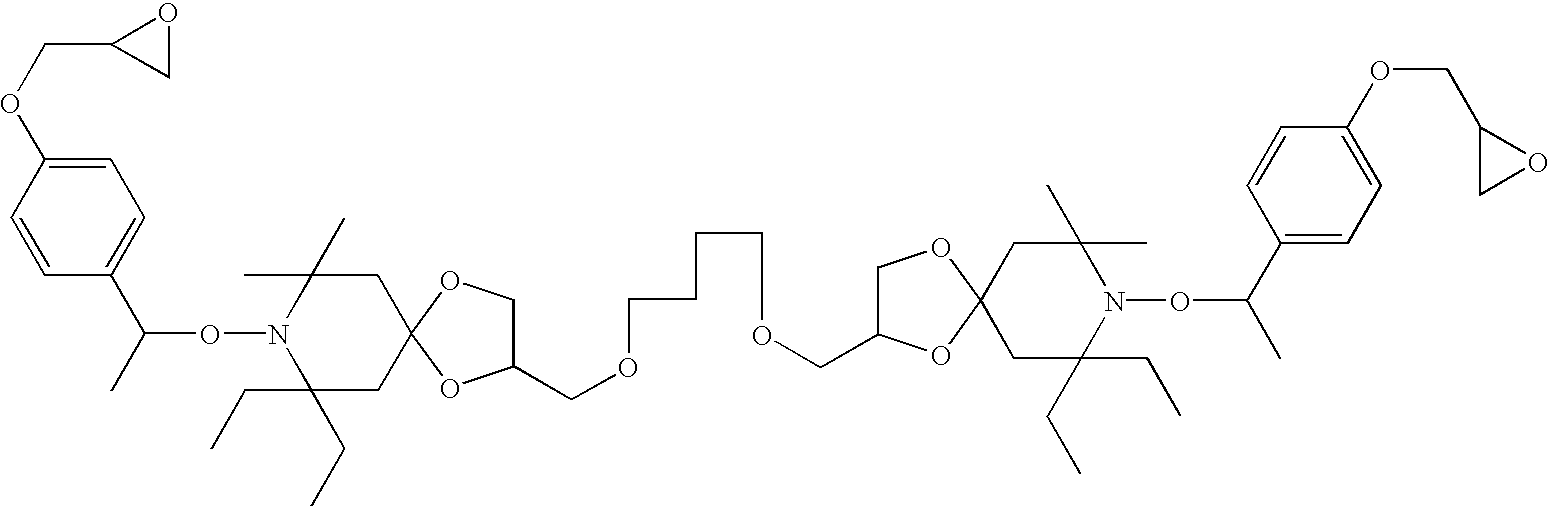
C1=CC(OCC2CO2)=CC=C1C(C)ON1C(CC)(CC)CC2(CC1(C)C)OCC(COCCCCOCC1COC3(O1)CC(CC)(CC)N(OC(C)C1=CC=C(OCC4CO4)C=C1)C(C)(C)C3)O2
